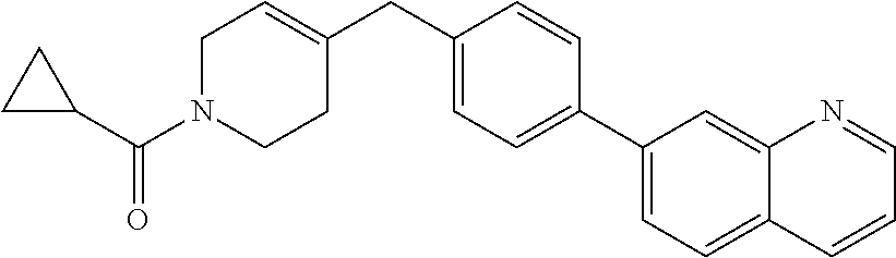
C1N(C(C2CC2)=O)CCC(CC2=CC=C(C3=CC=C4C(=C3)N=CC=C4)C=C2)=C1
